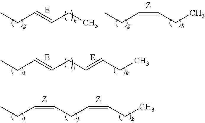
CCC=CCC=CCC.CCC=CCC=CCC.CCC=CCC.CCC=CCC
